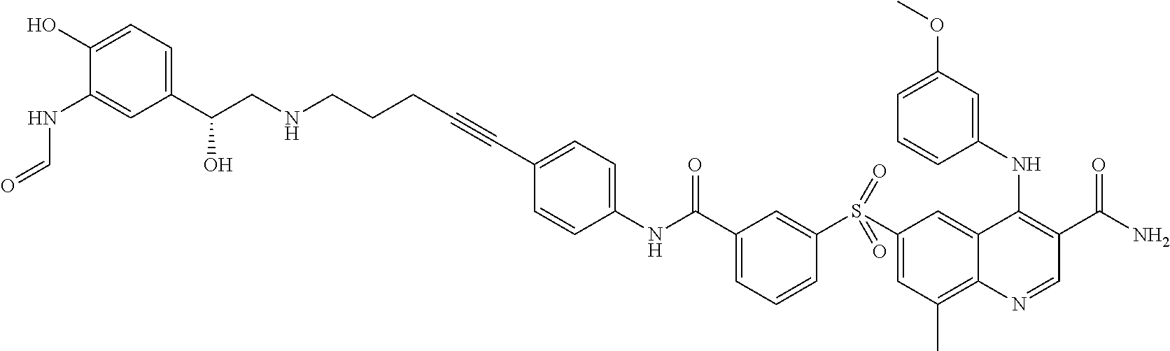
S(C1=CC(C)=C2C(=C1)C(NC1=CC(OC)=CC=C1)=C(C(N)=O)C=N2)(C1=CC(C(NC2=CC=C(C#CCCCNCC(O)C3=CC=C(O)C(NC=O)=C3)C=C2)=O)=CC=C1)(=O)=O
